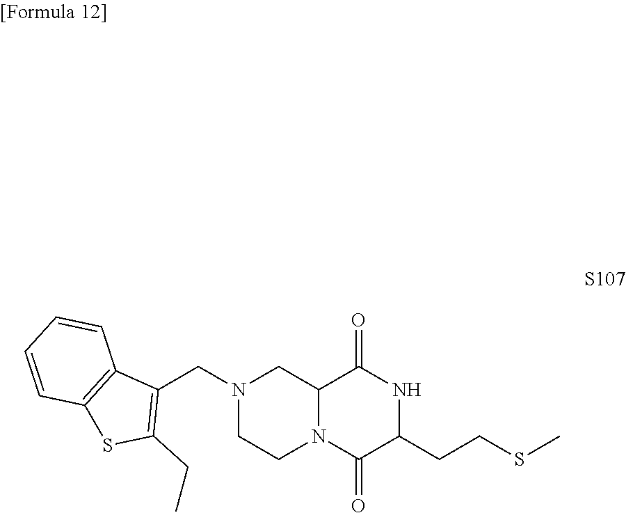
C12N(C(=O)C(CCSC)NC1=O)CCN(CC1=C(CC)SC3=C1C=CC=C3)C2
